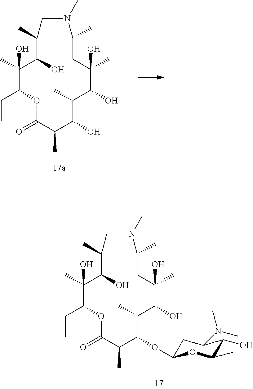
C1N(C)C(C)CC(O)(C)C(O)C(C)C(O)C(C)C(=O)OC(CC)C(C)(O)C(O)C1C.C1N(C)C(C)CC(O)(C)C(O)C(C)C(OC2CC(N(C)C)C(O)C(C)O2)C(C)C(=O)OC(CC)C(C)(O)C(O)C1C
